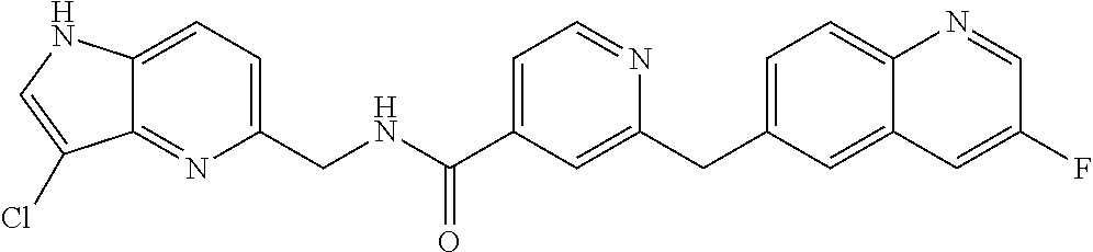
C1=C(CC2=CC(C(=O)NCC3=CC=C4C(=N3)C(Cl)=CN4)=CC=N2)C=C2C(=C1)N=CC(F)=C2
